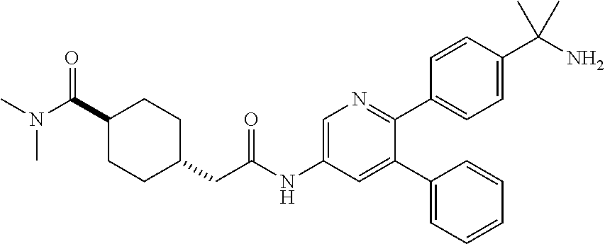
C1=CC(C(N)(C)C)=CC=C1C1=NC=C(NC(CC2CCC(C(N(C)C)=O)CC2)=O)C=C1C1=CC=CC=C1
